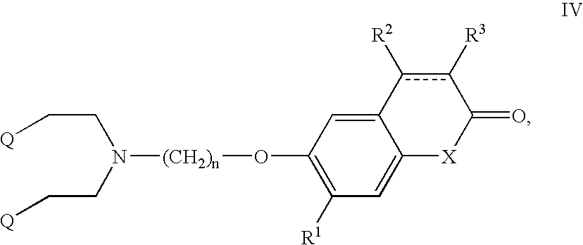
N([(CH2)n]OC1=C([R1])C=C2C(=C1)c([R2])c([R3])C(=O)[X]2)(CC[Q])CC[Q]
